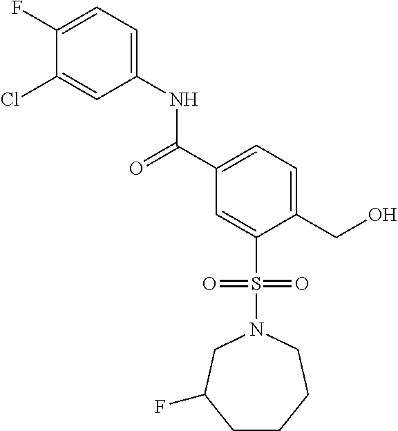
C1(F)=CC=C(NC(C2=CC=C(CO)C(S(N3CC(F)CCCC3)(=O)=O)=C2)=O)C=C1Cl
